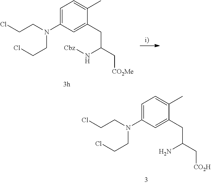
C1=C(N(CCCl)CCCl)C=C(CC(C[CO2Me])N[Cbz])C(C)=C1.C1=C(N(CCCl)CCCl)C=C(CC(C[CO2H])N)C(C)=C1
